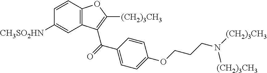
C12=C(C=CC([CH3SO2HN])=C1)OC([(CH2)3CH3])=C2C(=O)C1=CC=C(OCCCN([(CH2)3CH3])[(CH2)3CH3])C=C1
